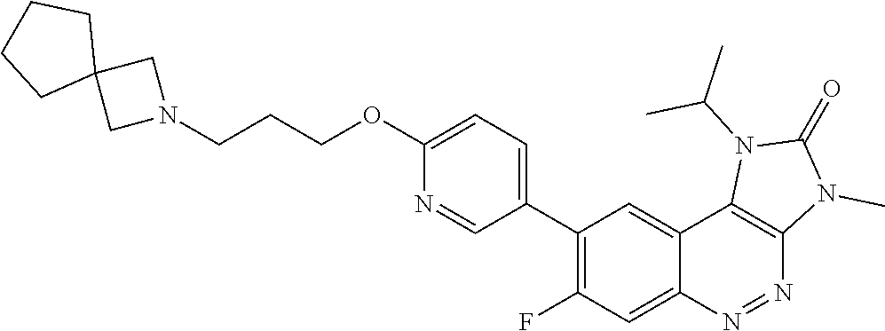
C1(C2=C(F)C=C3C(=C2)C2=C(N=N3)N(C)C(=O)N2C(C)C)=CC=C(OCCCN2CC3(C2)CCCC3)N=C1
